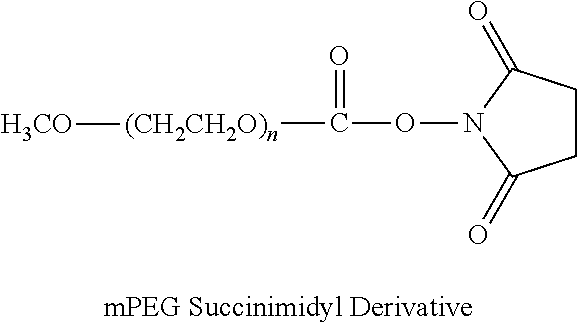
C1CC(=O)N(OC([(CH2CH2O)n][H3CO])=O)C1=O
